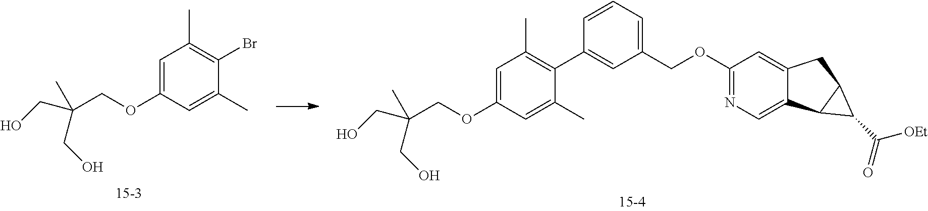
C1(OCC(CO)(CO)C)=CC(C)=C(Br)C(C)=C1.C1(OCC(CO)(CO)C)=CC(C)=C(C2=CC(COC3=NC=C4C(=C3)CC3C4C3C(=O)[OEt])=CC=C2)C(C)=C1
